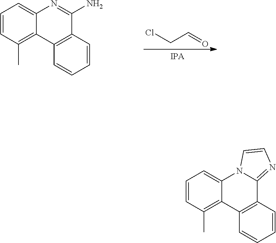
C1=CC(C)=C2C(=C1)N=C(N)C1=C2C=CC=C1.ClCC=O.C1=CC(C)=C2C(=C1)N1C(=NC=C1)C1=C2C=CC=C1
